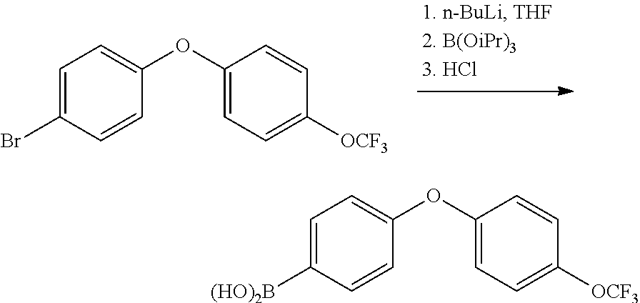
C1=C(Br)C=CC(OC2=CC=C([OCF3])C=C2)=C1.C1=C([(HO)2B])C=CC(OC2=CC=C([OCF3])C=C2)=C1
